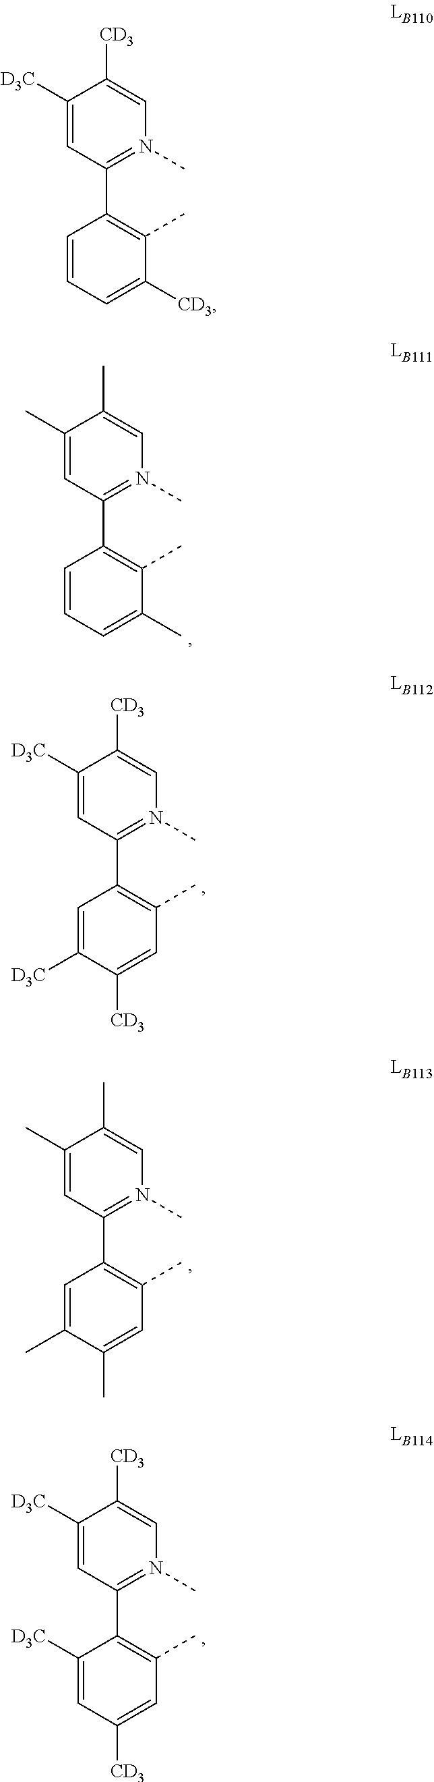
C1([D3C])=CC(C2=C(C)C([CD3])=CC=C2)=N(C)C=C1[CD3].C1([D3C])=CC(C2=C(C)C=C([CD3])C([D3C])=C2)=N(C)C=C1[CD3].C1(C)=CC(C2=C(C)C=C(C)C(C)=C2)=N(C)C=C1C.C1([D3C])=CC(C2=C(C)C=C([CD3])C=C2[D3C])=N(C)C=C1[CD3].C1(C)=CC(C2=C(C)C(C)=CC=C2)=N(C)C=C1C
